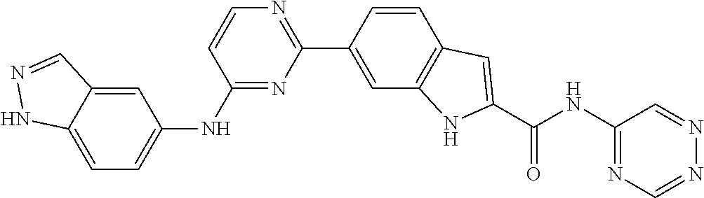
C1(NC2=CC=C3C(=C2)C=NN3)=NC(C2=CC3=C(C=C2)C=C(C(NC2=NC=NN=C2)=O)N3)=NC=C1
